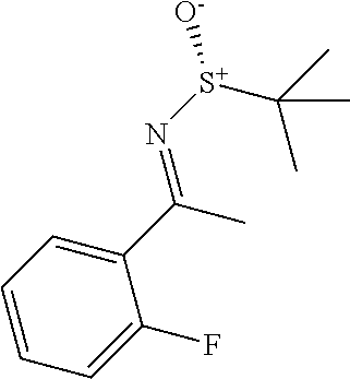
C1=CC=C(F)C(C(C)=N[S+](C(C)(C)C)[O-])=C1
